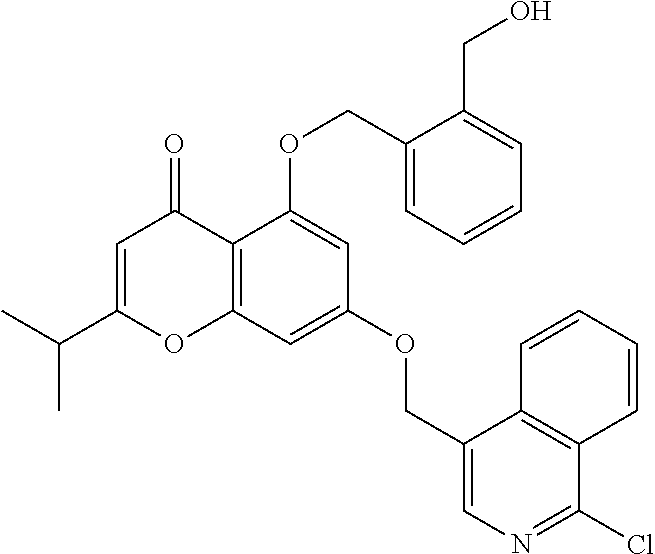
C1=C(C(C)C)OC2=C(C1=O)C(OCC1=CC=CC=C1CO)=CC(OCC1=CN=C(Cl)C3=C1C=CC=C3)=C2
